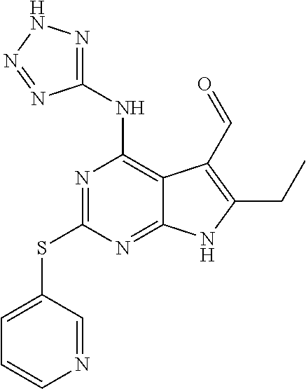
N1=C(SC2=CC=CN=C2)N=C2C(=C1NC1=NNN=N1)C(C=O)=C(CC)N2
